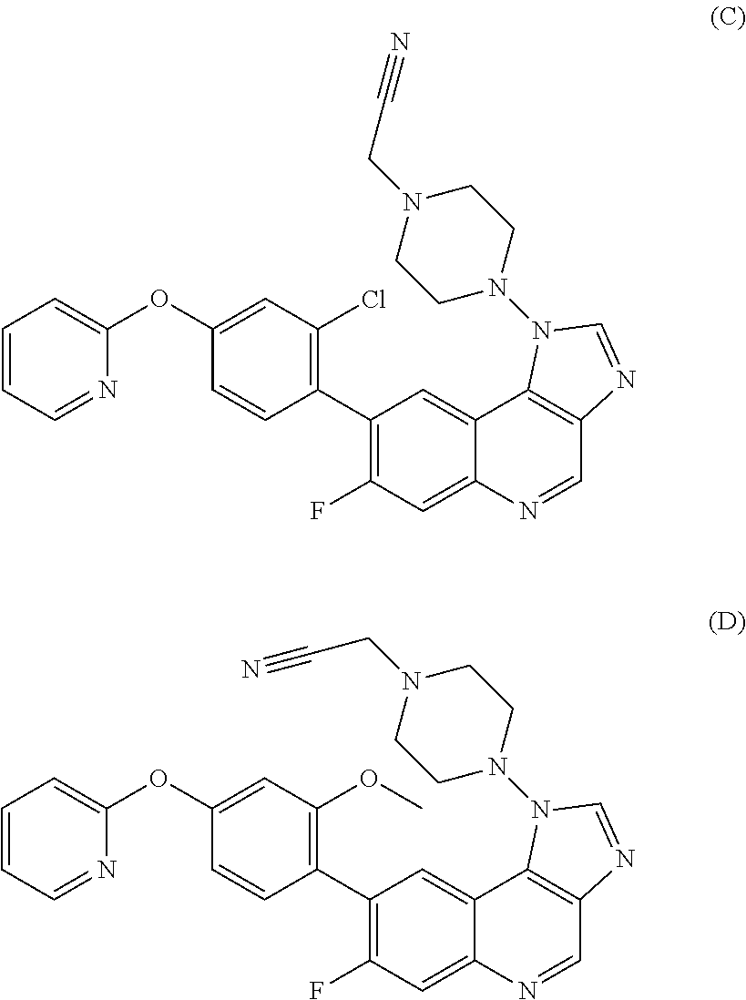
C1=CC=NC(OC2=CC(Cl)=C(C3=C(F)C=C4C(=C3)C3=C(C=N4)N=CN3N3CCN(CC#N)CC3)C=C2)=C1.C1=CC=NC(OC2=CC(OC)=C(C3=C(F)C=C4C(=C3)C3=C(C=N4)N=CN3N3CCN(CC#N)CC3)C=C2)=C1
